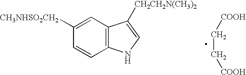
C1=C([CH3NHSO2CH2])C=CC2=C1C([CH2CH2N(CH3)2])=CN2.C(C[COOH])[COOH]
